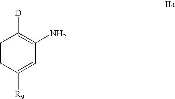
C1=CC([R9])=CC(N)=C1[D]
